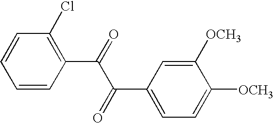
C1=CC(C(=O)C(C2=CC=C([OCH3])C([OCH3])=C2)=O)=C(Cl)C=C1
